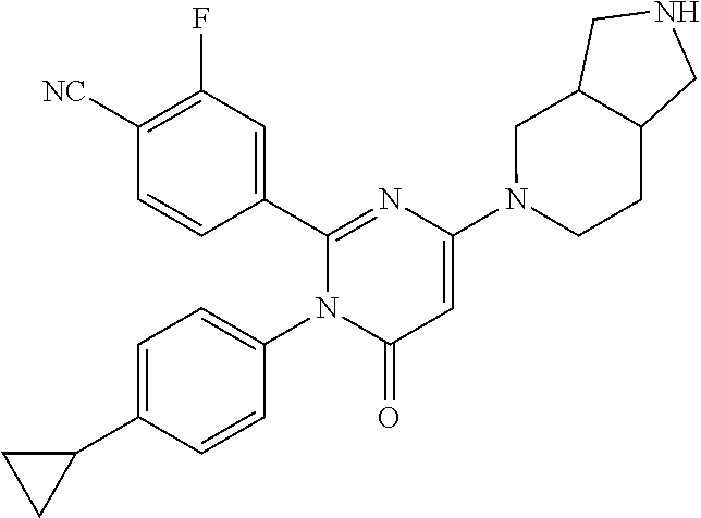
C1(C2=CC(F)=C([CN])C=C2)=NC(N2CCC3C(C2)CNC3)=CC(=O)N1C1=CC=C(C2CC2)C=C1
